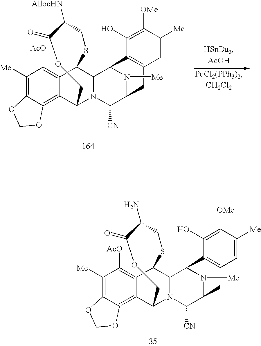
C1([Me])=C2C(=C3C(=C1[AcO])C1C4N(C3COC(=O)C(N)CS1)C([CN])C1N([Me])C4C3=C(C1)C=C([Me])C([OMe])=C3O)OCO2.C1([Me])=C2C(=C3C(=C1[AcO])C1C4N(C3COC(=O)C([AllocHN])CS1)C([CN])C1N([Me])C4C3=C(C1)C=C([Me])C([OMe])=C3O)OCO2
